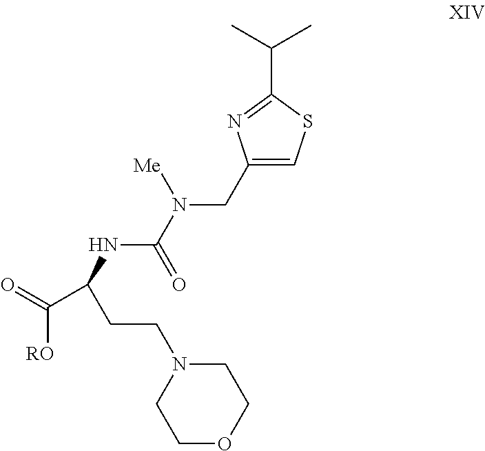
C1(CN(C(=O)NC(CCN2CCOCC2)C(=O)[RO])[Me])=CSC(C(C)C)=N1
